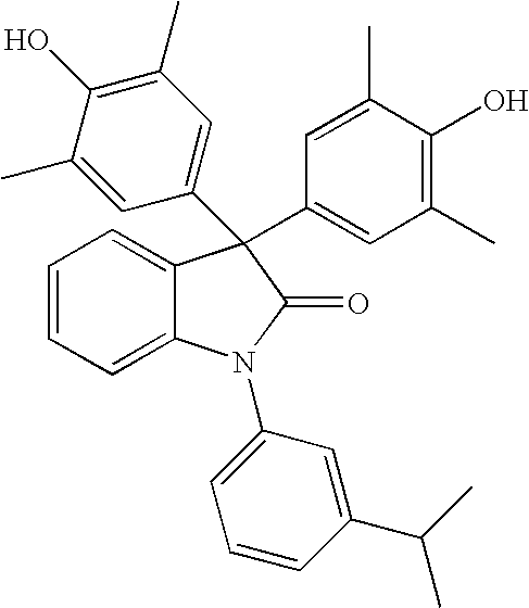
C1=CC=C2C(=C1)C(C1=CC(C)=C(O)C(C)=C1)(C1=CC(C)=C(O)C(C)=C1)C(=O)N2C1=CC=CC(C(C)C)=C1
